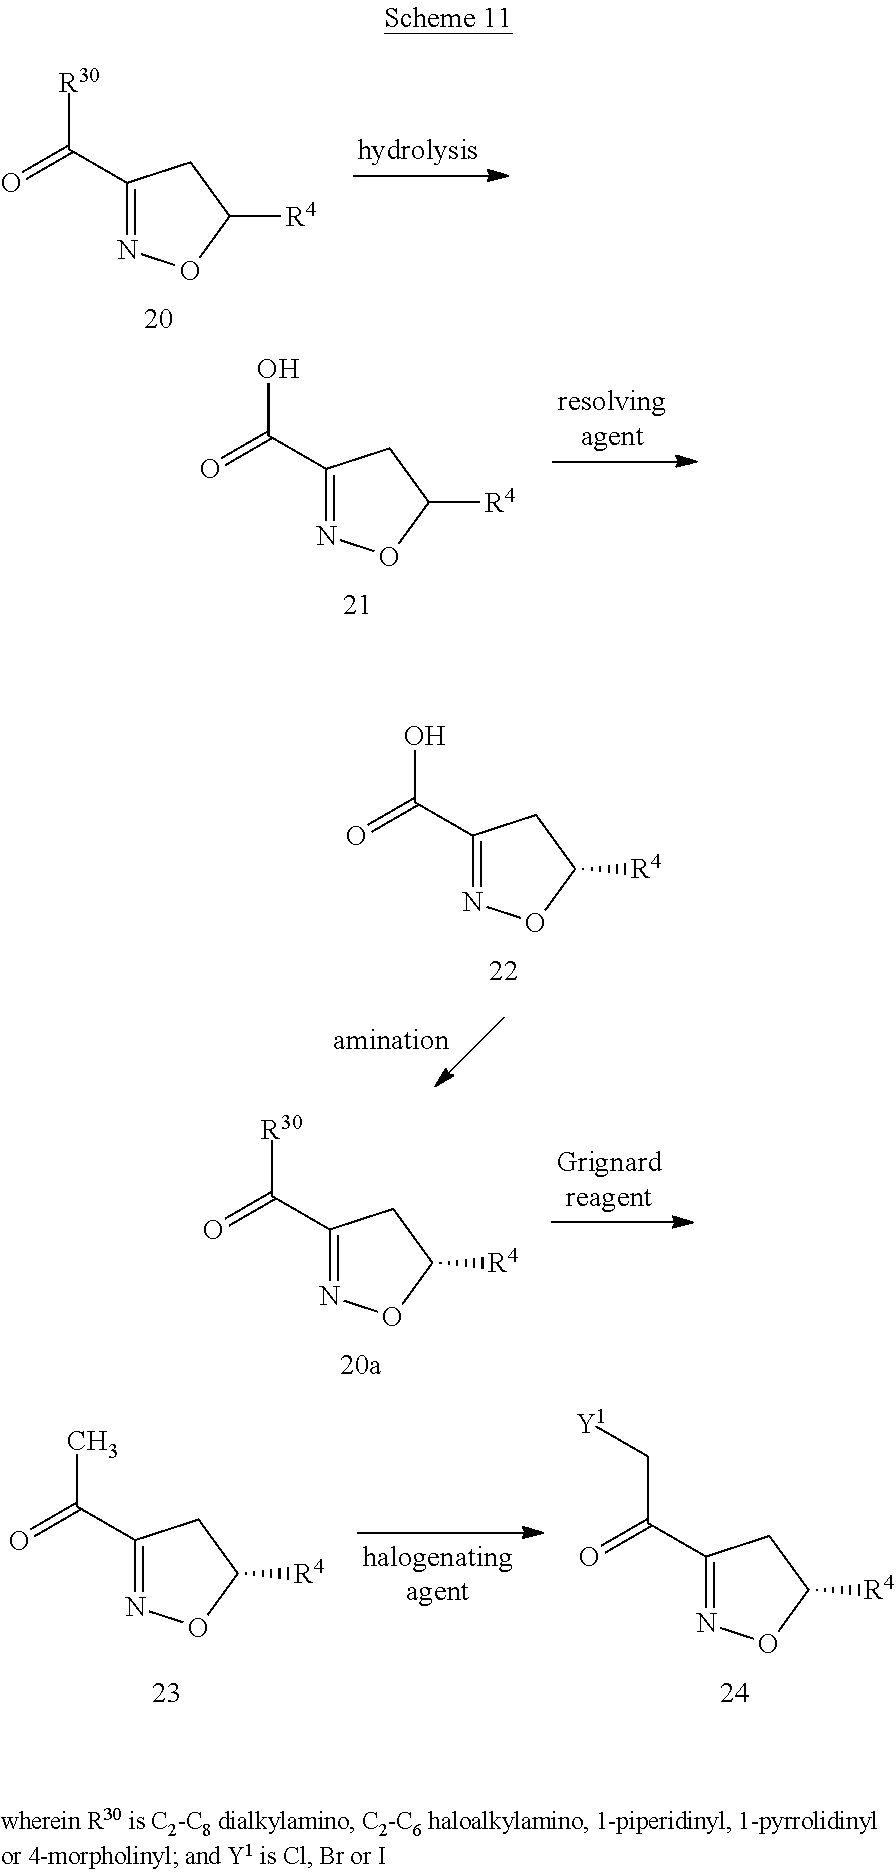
[R30]C(C1=NOC([R4])C1)=O.OC(C1=NOC([R4])C1)=O.C(C(C1=NOC([R4])C1)=O)[Y1].CC(C1=NOC([R4])C1)=O.OC(C1=NOC([R4])C1)=O.[R30]C(C1=NOC([R4])C1)=O
